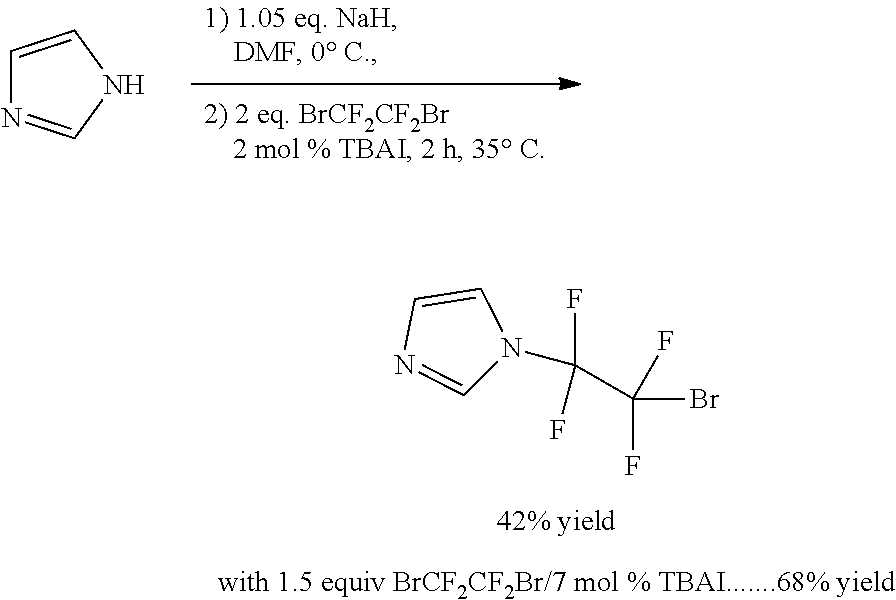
C1=CN=CN1C(F)(F)C(F)(F)Br.C1=CNC=N1
